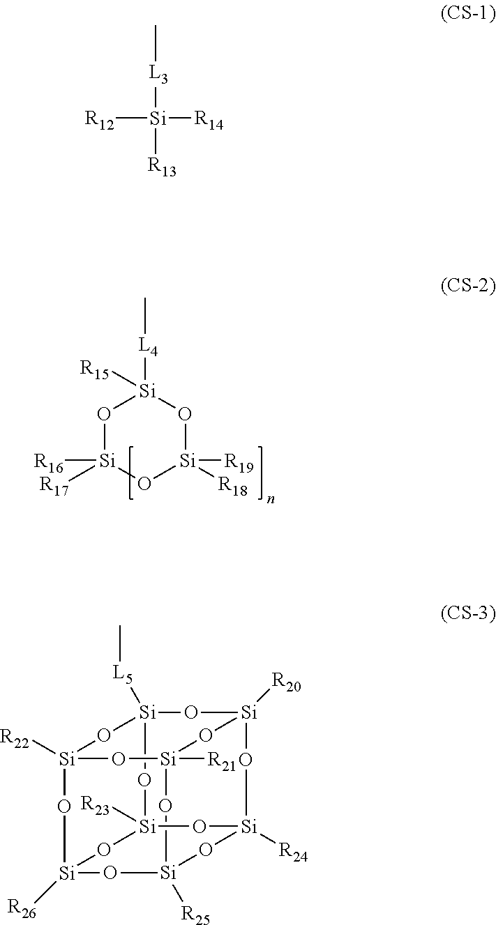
O1[Si]([R17])([R16])O[Si]([R18])([R19])O[Si]1([L4]C)[R15].O1[Si]2([R22])O[Si]3([R21])O[Si]4([R20])O[Si]1([L5]C)O[Si]1([R23])O[Si]([R24])(O[Si]([R25])(O[Si]([R26])(O2)O1)O3)O4.[R12][Si]([R14])([R13])[L3]C
